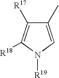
C1(C)=CN([R19])C([R18])=C1[R17]
